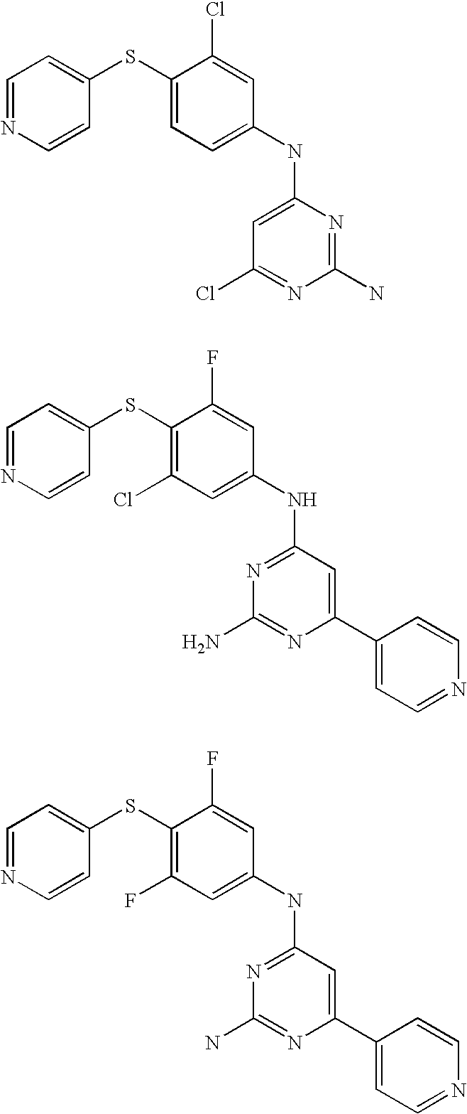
C1(SC2=CC=NC=C2)=CC=C(NC2=CC(Cl)=NC(N)=N2)C=C1Cl.C1(SC2=CC=NC=C2)=C(Cl)C=C(NC2=NC(N)=NC(C3=CC=NC=C3)=C2)C=C1F.C1(SC2=CC=NC=C2)=C(F)C=C(NC2=NC(N)=NC(C3=CC=NC=C3)=C2)C=C1F
